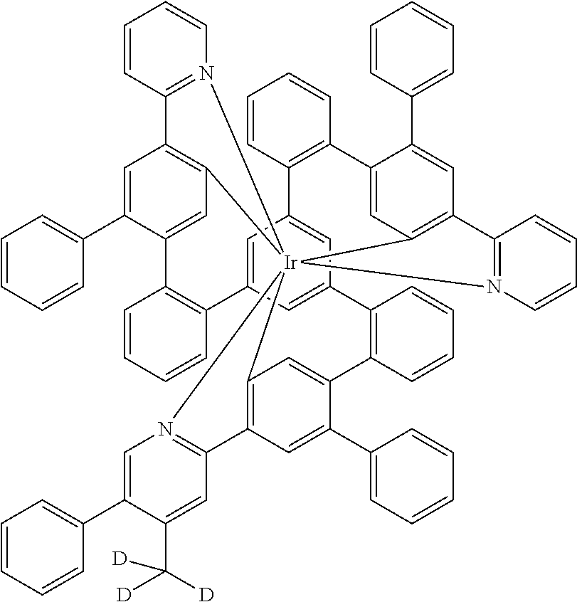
C1=C2C=C3C=C1C1=C(C=CC=C1)C1=CC4=C(C=C1C1=CC=CC=C1)C1=N([Ir]456(C4=C(C=C(C7=CC=CC=C7)C(=C4)C4=C2C=CC=C4)C2=N5C=CC=C2)C2=C(C=C(C4=CC=CC=C4)C(=C2)C2=C3C=CC=C2)C2=N6C=C(C3=CC=CC=C3)C(C([D])([D])[D])=C2)C=CC=C1
